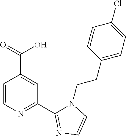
C1=CN=C(C2=NC=CN2CCC2=CC=C(Cl)C=C2)C=C1C(=O)O
